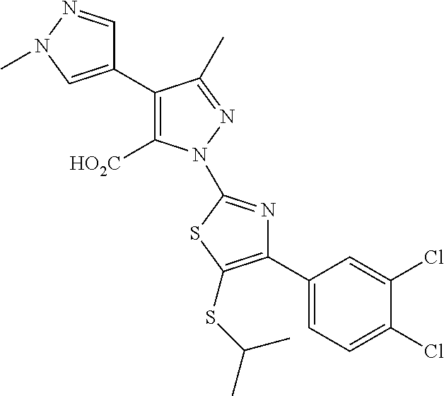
C1(C2=C([HO2C])N(C3=NC(C4=CC=C(Cl)C(Cl)=C4)=C(SC(C)C)S3)N=C2C)=CN(C)N=C1
